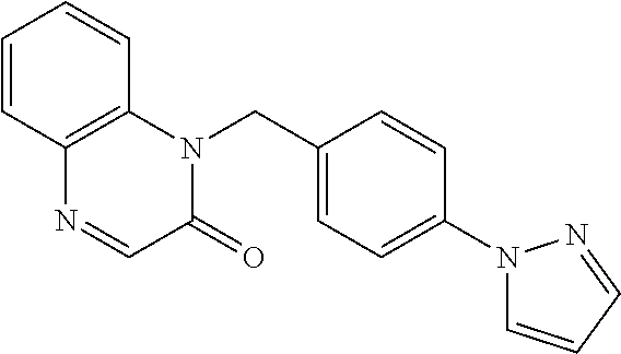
C1=CC2=C(C=C1)N(CC1=CC=C(N3C=CC=N3)C=C1)C(=O)C=N2
